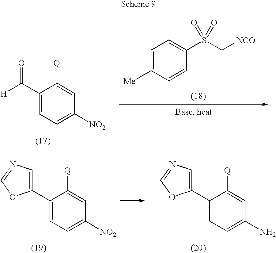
[H]C(C1=CC=C([NO2])C=C1[Q])=O.C1=C([Me])C=CC(S(C[NCO])(=O)=O)=C1.C1(C2=CN=CO2)=CC=C([NO2])C=C1[Q].C1(C2=CN=CO2)=CC=C(N)C=C1[Q]
